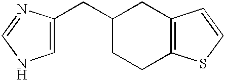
C1=C(CC2CCC3=C(C2)C=CS3)N=CN1
